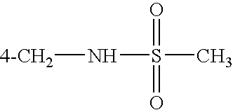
[4-CH2]NS(=O)(=O)C
